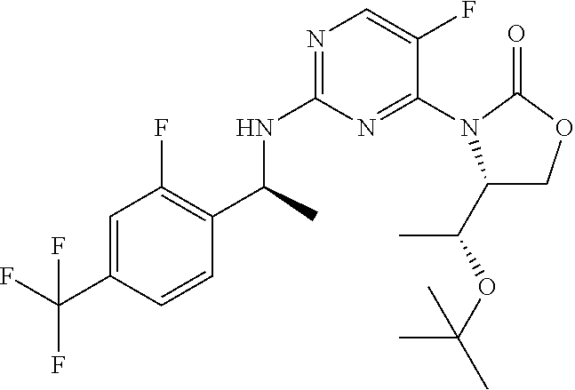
C(C)(NC1=NC=C(F)C(N2C(C(OC(C)(C)C)C)COC2=O)=N1)C1=C(F)C=C(C(F)(F)F)C=C1
